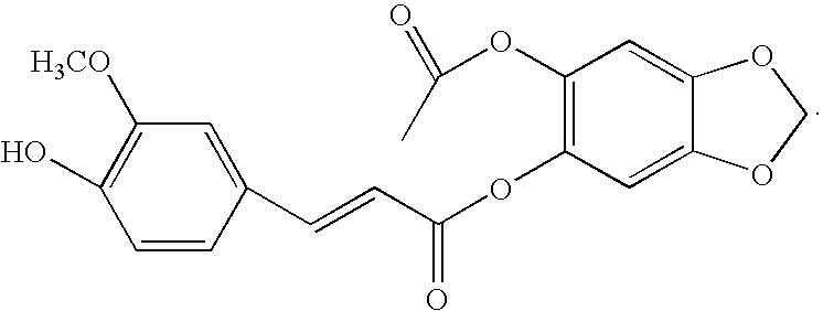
C1=CC(C=CC(OC2=C(OC(=O)C)C=C3C(=C2)OCO3)=O)=CC([H3CO])=C1O
